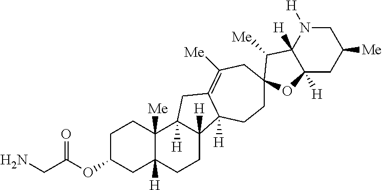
C1C(OC(CN)=O)CC2([H])C([Me])(C1)C1([H])C([H])(CC2)C2([H])C(=C([Me])CC3(CC2)C([Me])C2([H])C([H])(CC([Me])CN2[H])O3)C1
